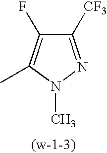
C1([CF3])=NN(C)C(C)=C1F
